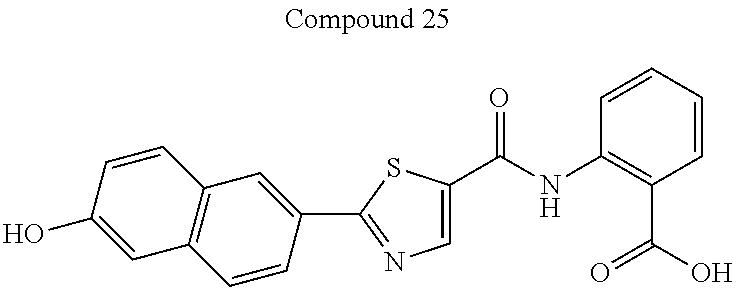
C1=C(C(=O)NC2=C(C(=O)O)C=CC=C2)SC(C2=CC3=C(C=C2)C=C(O)C=C3)=N1
